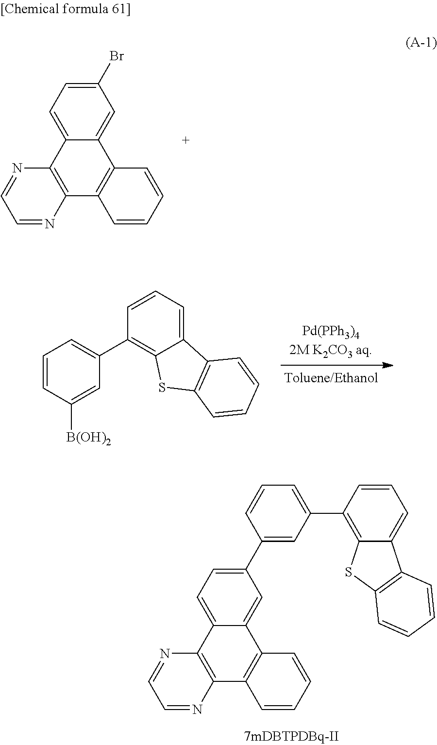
C12=C(N=CC=N1)C1=CC=C(Br)C=C1C1=C2C=CC=C1.C1=CC([B(OH)2])=CC(C2=C3C(=CC=C2)C2=C(S3)C=CC=C2)=C1.C1(C2=C3C(=CC=C2)C2=C(S3)C=CC=C2)=CC=CC(C2=CC=C3C(=C2)C2=C(C4=C3N=CC=N4)C=CC=C2)=C1
